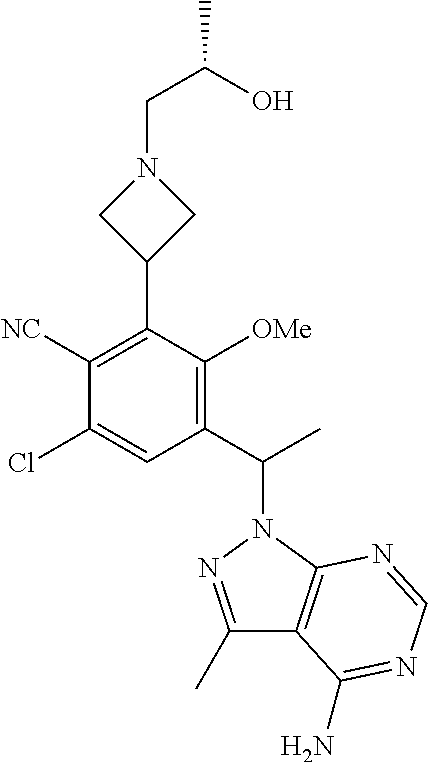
C1(Cl)=CC(C(C)N2N=C(C)C3=C2N=CN=C3N)=C([OMe])C(C2CN(CC(O)C)C2)=C1[NC]
